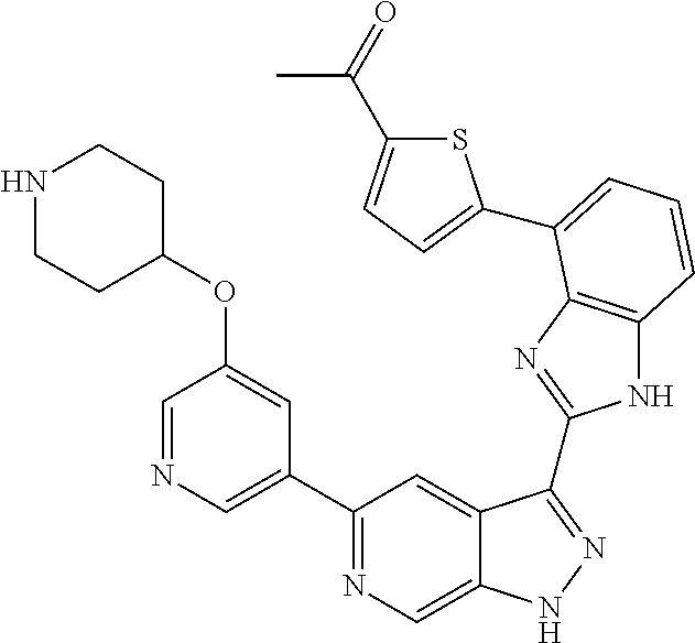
C1(C2=NC=C3C(=C2)C(C2=NC4=C(N2)C=CC=C4C2=CC=C(C(=O)C)S2)=NN3)=CN=CC(OC2CCNCC2)=C1
